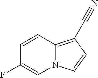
N12C(=C(C#N)C=C1)C=CC(F)=C2
